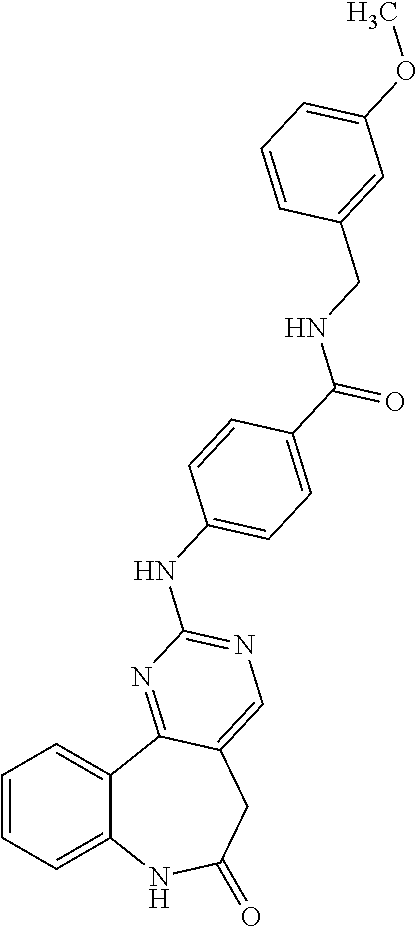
C1=CC=C2C(=C1)C1=NC(NC3=CC=C(C(NCC4=CC(OC)=CC=C4)=O)C=C3)=NC=C1CC(=O)N2
